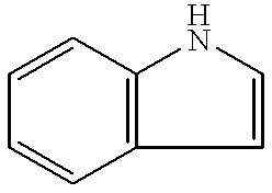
C1=CC2=C(C=C1)C=CN2
